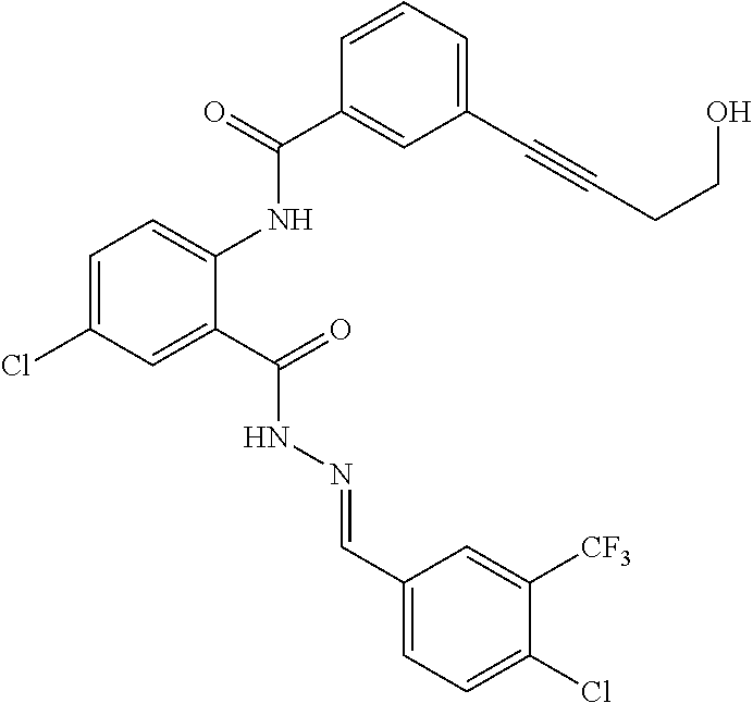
C1=C(Cl)C=C(C(=O)NN=CC2=CC=C(Cl)C([CF3])=C2)C(NC(C2=CC(C#CCCO)=CC=C2)=O)=C1
